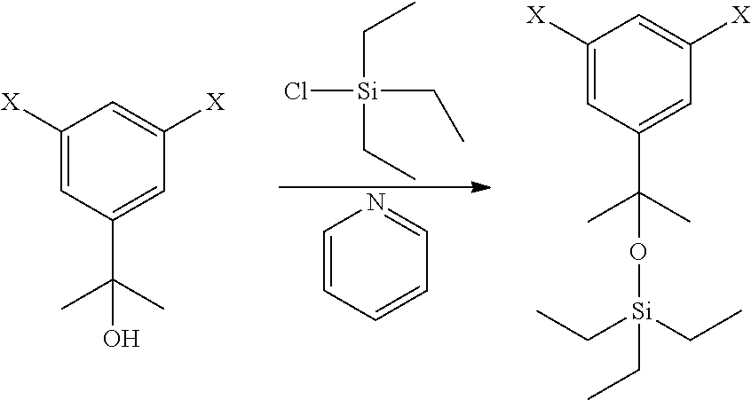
C1([X])=CC(C(C)(C)O)=CC([X])=C1.Cl[Si](CC)(CC)CC.C1=CC=CC=N1.C1([X])=CC(C(C)(C)O[Si](CC)(CC)CC)=CC([X])=C1
